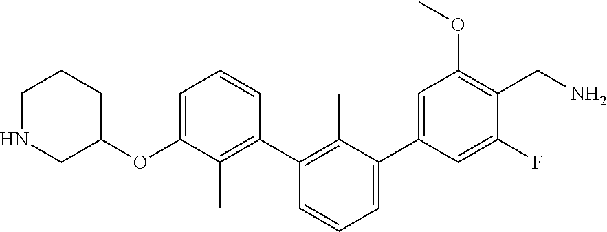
O(C1=CC=CC(C2=C(C)C(C3=CC(OC)=C(CN)C(F)=C3)=CC=C2)=C1C)C1CCCNC1
